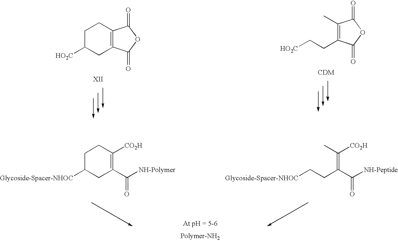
C1C([HO2C])CC2=C(C1)C(=O)OC2=O.C(CC1=C(C)C(=O)OC1=O)[HO2C].C1C([Glycoside-Spacer-NHOC])CC(C([NH-Polymer])=O)=C([CO2H])C1.C(CC(=C(C)[CO2H])C([NH-Peptide])=O)[Glycoside-Spacer-NHOC]
